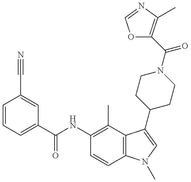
C1=CC=C(C(NC2=C(C)C3=C(C=C2)N(C)C=C3C2CCN(C(=O)C3=C(C)N=CO3)CC2)=O)C=C1C#N
